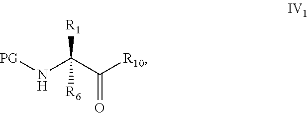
N(C(C(=O)[R10])([R1])[R6])[PG]
